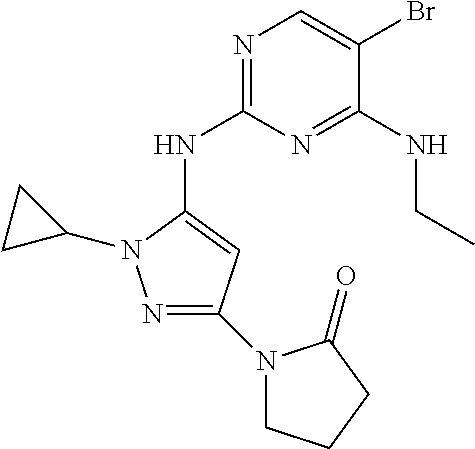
N1=C(NC2=CC(N3CCCC3=O)=NN2C2CC2)N=C(NCC)C(Br)=C1
